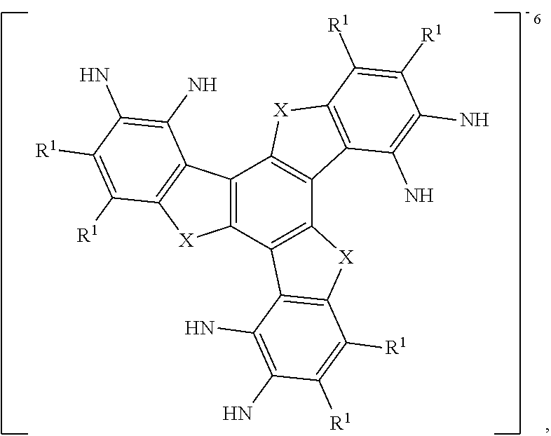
C12=C(C3=C(C4=C1[X]C1=C4C(N)=C(N)C([R1])=C1[R1])[X]C1=C3C(N)=C(N)C([R1])=C1[R1])[X]C1=C2C(N)=C(N)C([R1])=C1[R1]
